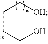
C(CCO)C[OH]
